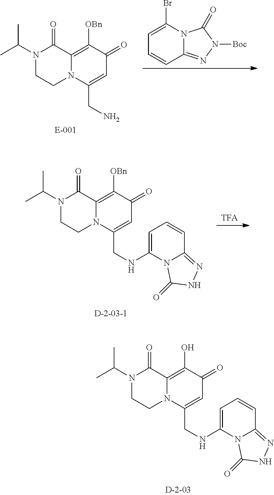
C1CN2C(=C([OBn])C(=O)C=C2CN)C(=O)N1C(C)C.C1=C(Br)N2C(=NN([Boc])C2=O)C=C1.C1CN2C(=C([OBn])C(=O)C=C2CNC2=CC=CC3=NNC(=O)N23)C(=O)N1C(C)C.C1CN2C(=C(O)C(=O)C=C2CNC2=CC=CC3=NNC(=O)N23)C(=O)N1C(C)C
